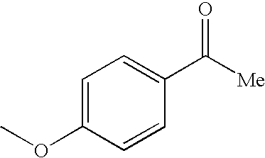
C1=C(OC)C=CC(C([Me])=O)=C1
